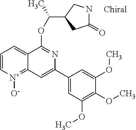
C1(C2=CC3=[N+]([O-])C=CC=C3C(OC(C)C3CC(=O)NC3)=N2)=CC(OC)=C(OC)C(OC)=C1
